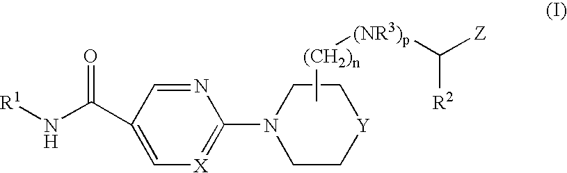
C1=C(C(N[R1])=O)C=NC(N2CC[Y]CC2)=[X]1.C[(CH2)n][(NR3)p]C([Z])[R2]
